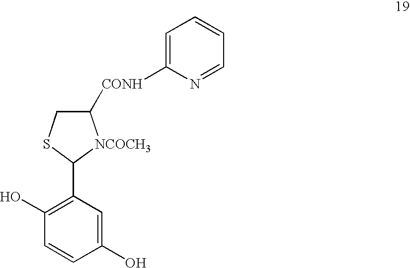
C1(O)=CC(C2[NCOCH3]C([CONH]C3=CC=CC=N3)CS2)=C(O)C=C1
